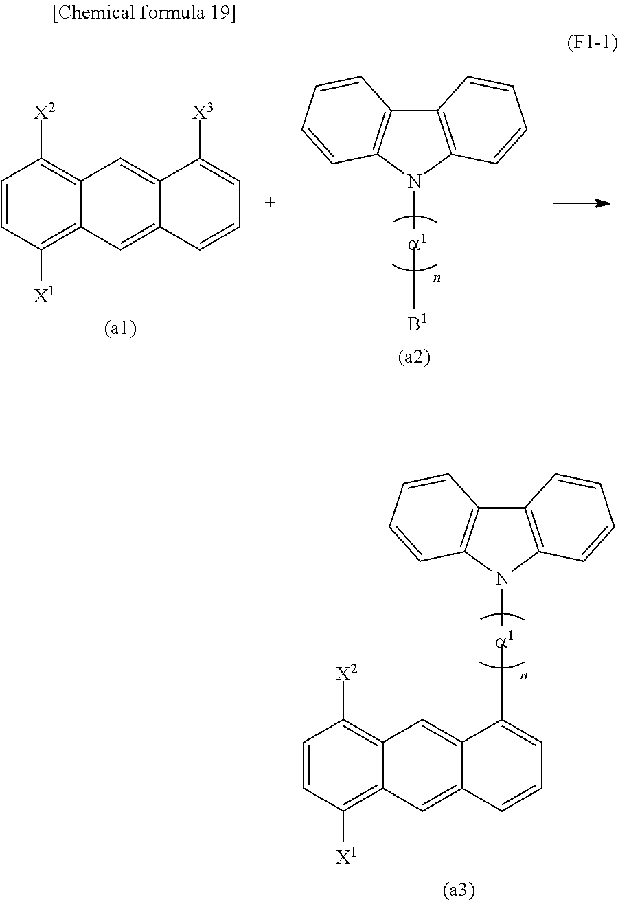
C12=C(N([a1]C3=CC=CC4=CC5=C([X1])C=CC([X2])=C5C=C34)C3=C1C=CC=C3)C=CC=C2.C1=CC([X1])=C2C(=C1[X2])C=C1C(=C2)C=CC=C1[X3].C12=C(N([a1][B1])C3=C1C=CC=C3)C=CC=C2
